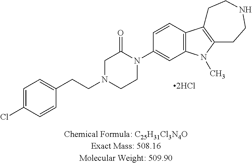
[2HCl].C1=C(Cl)C=CC(CCN2CCN(C3=CC4=C(C=C3)C3=C(N4C)CCNCC3)C(=O)C2)=C1
